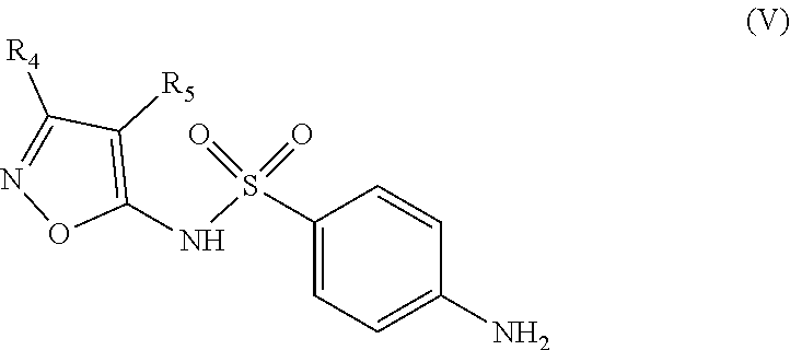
C1(NS(=O)(C2=CC=C(N)C=C2)=O)=C([R5])C([R4])=NO1
